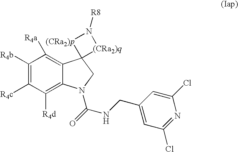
C1([R4b])=C([R4c])C([R4d])=C2C(=C1[R4a])C1(CN2C(NCC2=CC(Cl)=NC(Cl)=C2)=O)[(CRa2)q]N([R8])[(CRa2)p]1
